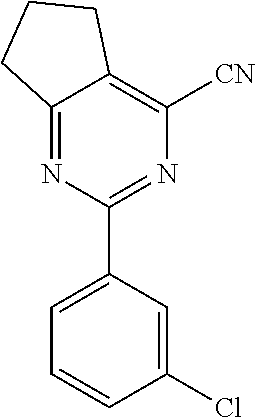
C12=NC(C3=CC=CC(Cl)=C3)=NC([CN])=C1CCC2
